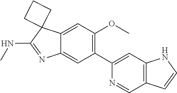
C12=CC(C3=CC4=C(C=N3)C=CN4)=C(OC)C=C1C1(C(NC)=N2)CCC1
